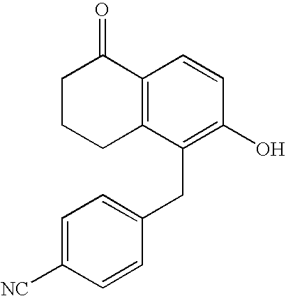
C1C2=C(C(=O)CC1)C=CC(O)=C2CC1=CC=C([NC])C=C1
